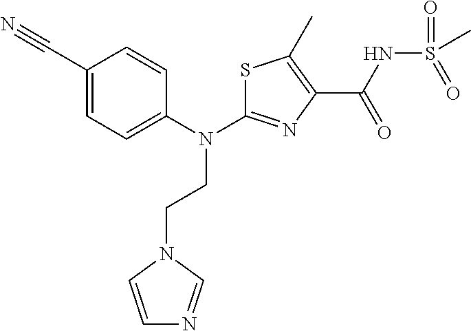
S1C(N(C2=CC=C(C#N)C=C2)CCN2C=CN=C2)=NC(C(NS(C)(=O)=O)=O)=C1C
